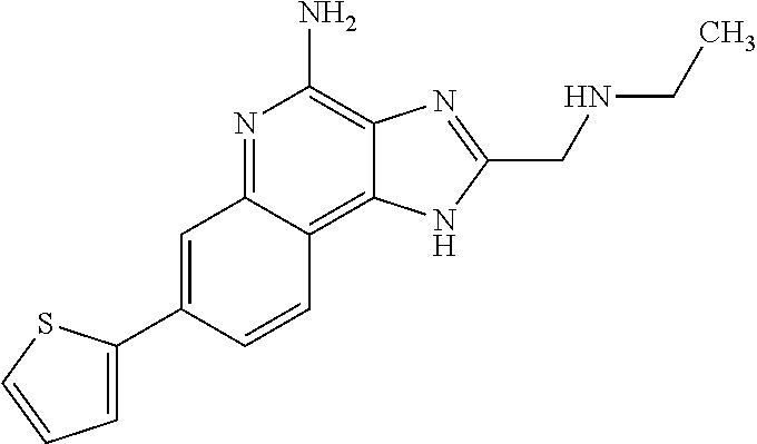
C1=C(C2=CC=CS2)C=CC2=C3C(=C(N)N=C12)N=C(CNCC)N3
